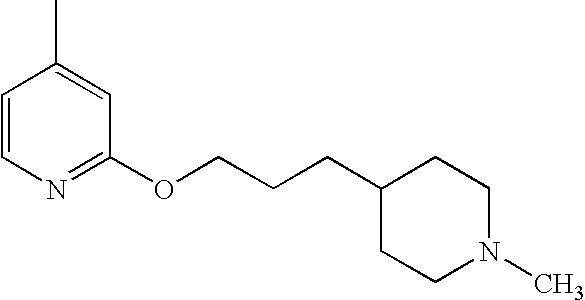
C(COC1=NC=CC(C)=C1)CC1CCN(C)CC1
